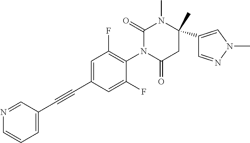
C1=NC=CC=C1C#CC1=CC(F)=C(N2C(=O)CC(C)(C3=CN(C)N=C3)N(C)C2=O)C(F)=C1
